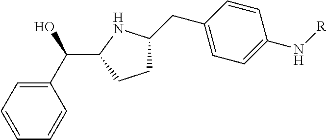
C1=CC=CC(C(O)C2CCC(CC3=CC=C(N[R])C=C3)N2)=C1
